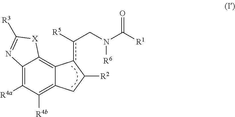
C12=C([R4a])C([R4b])=C3C(=C1[X]C([R3])=N2)c(c([R5])CN([R6])C(=O)[R1])C([R2])C3
